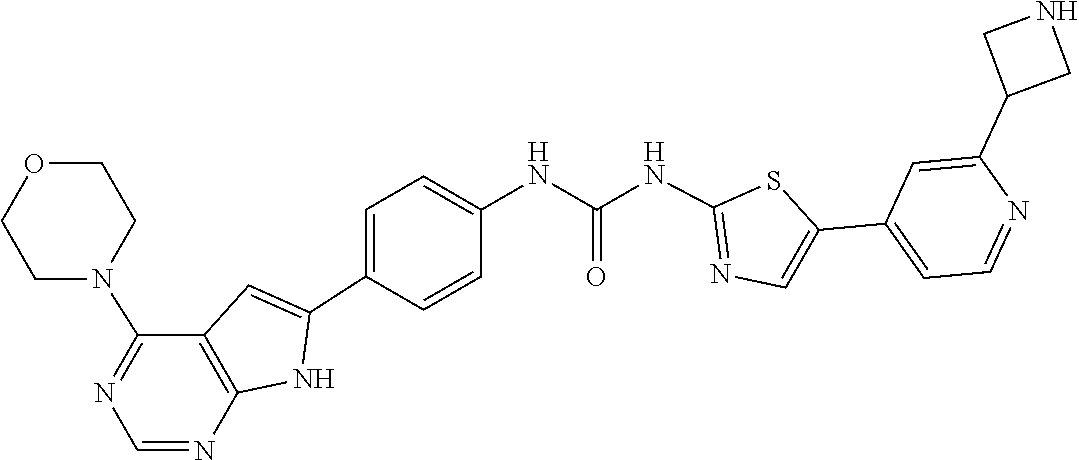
C1=C(C2=CN=C(NC(NC3=CC=C(C4=CC5=C(N4)N=CN=C5N4CCOCC4)C=C3)=O)S2)C=C(C2CNC2)N=C1
